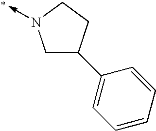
C1N(->C)CCC1C1=CC=CC=C1
